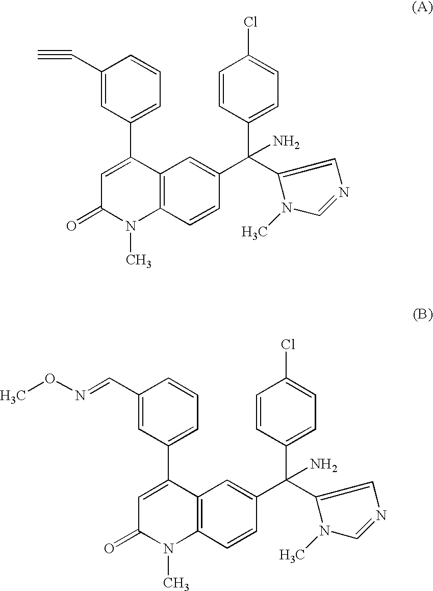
C12=C(N(C)C(=O)C=C1C1=CC=CC(C#C)=C1)C=CC(C(C1=CN=CN1C)(C1=CC=C(Cl)C=C1)N)=C2.C12=C(N(C)C(=O)C=C1C1=CC=CC(C=NOC)=C1)C=CC(C(C1=CN=CN1C)(C1=CC=C(Cl)C=C1)N)=C2
